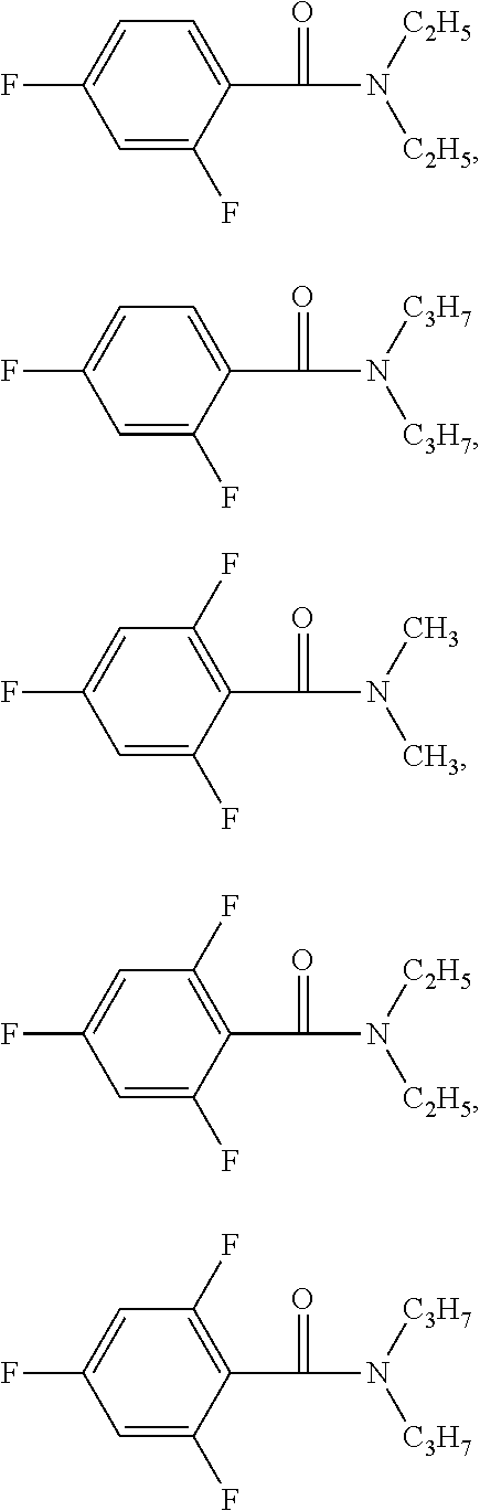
C1(C(N([C2H5])[C2H5])=O)=CC=C(F)C=C1F.C1(C(N([C3H7])[C3H7])=O)=CC=C(F)C=C1F.C1(C(N([C2H5])[C2H5])=O)=C(F)C=C(F)C=C1F.C1(C(N([C3H7])[C3H7])=O)=C(F)C=C(F)C=C1F.C1(C(N(C)C)=O)=C(F)C=C(F)C=C1F
